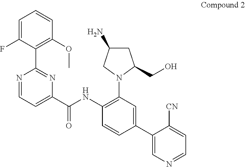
C1=C(F)C(C2=NC(C(NC3=C(N4C(CO)CC(N)C4)C=C(C4=CN=CC=C4[CN])C=C3)=O)=CC=N2)=C(OC)C=C1
